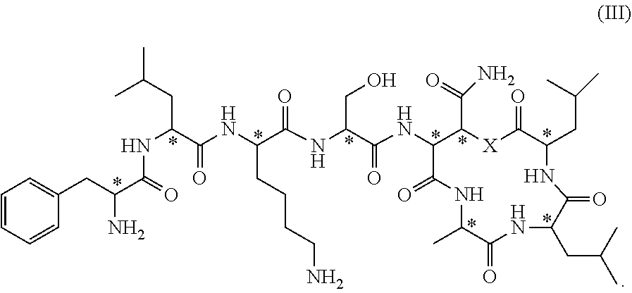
N(C(C(NC(C(NC1C(C(=O)N)[X]C(=O)C(CC(C)C)NC(=O)C(CC(C)C)NC(=O)C(C)NC1=O)=O)CO)=O)CCCCN)C(C(CC(C)C)NC(=O)C(CC1=CC=CC=C1)N)=O
